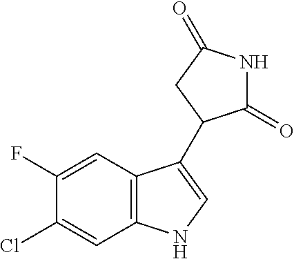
N1C(=O)C(C2=CNC3=C2C=C(F)C(Cl)=C3)CC1=O
